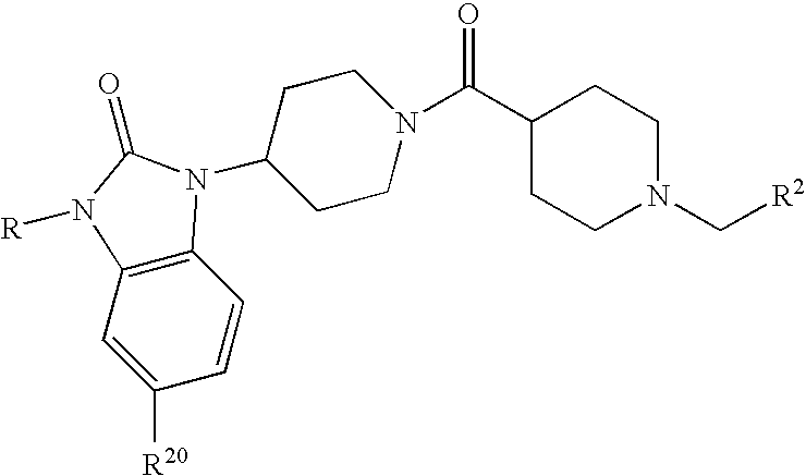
C12=C(C=C([R20])C=C1)N([R])C(=O)N2C1CCN(C(C2CCN(C[R2])CC2)=O)CC1
